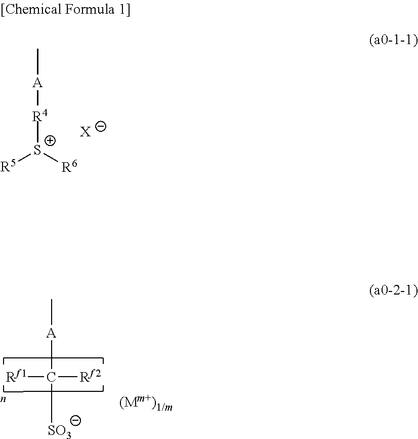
C[A][R4][S+]([R5])[R6].[X].C[A]C([SO3])([Rf1])[Rf2]
